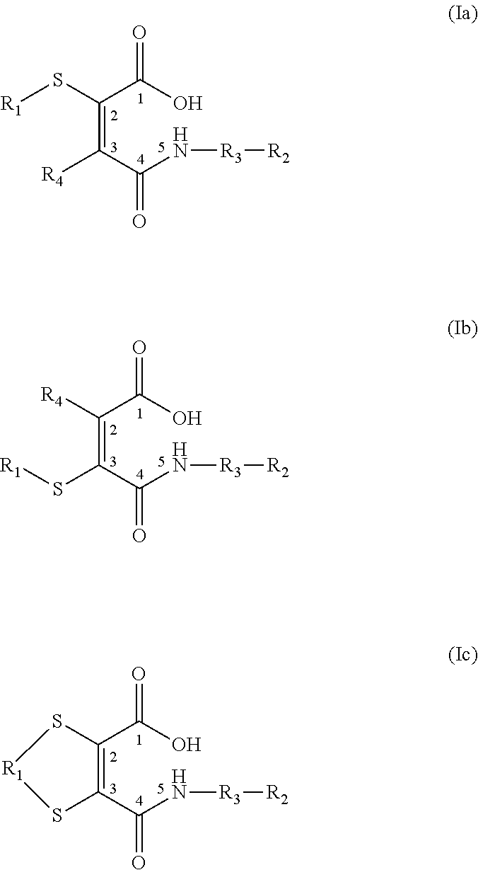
C(=C(C(N[R3][R2])=O)[R4])(C(O)=O)S[R1].C(=C(C(N[R3][R2])=O)S[R1])(C(O)=O)[R4].C1(C(O)=O)=C(C(N[R3][R2])=O)S[R1]S1
